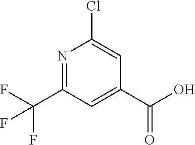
N1=C(C(F)(F)F)C=C(C(O)=O)C=C1Cl
